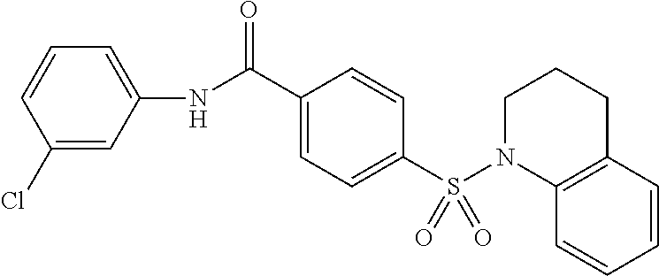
C1(NC(C2=CC=C(S(N3C4=C(CCC3)C=CC=C4)(=O)=O)C=C2)=O)=CC=CC(Cl)=C1
